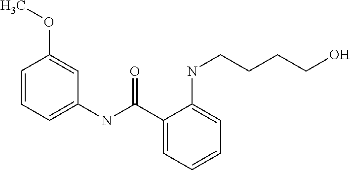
C1=CC(OC)=CC(NC(C2=CC=CC=C2NCCCCO)=O)=C1
